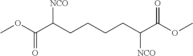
O(C(C(CCCCC(C(OC)=O)[NCO])[NCO])=O)C
